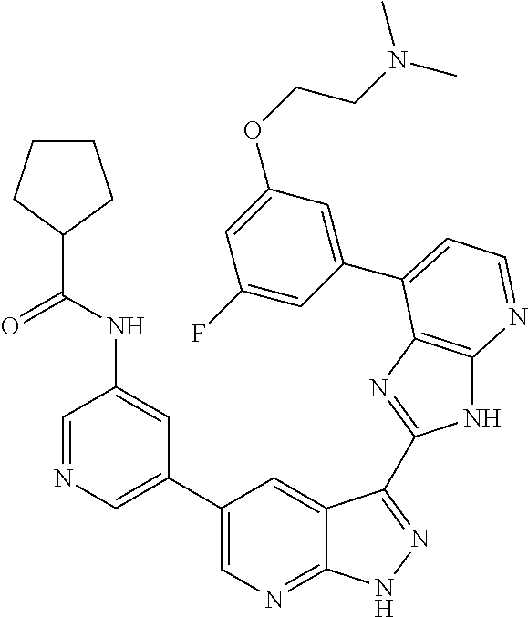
C1(C2=CN=CC(NC(C3CCCC3)=O)=C2)=CN=C2C(=C1)C(C1=NC3=C(N1)N=CC=C3C1=CC(OCCN(C)C)=CC(F)=C1)=NN2
